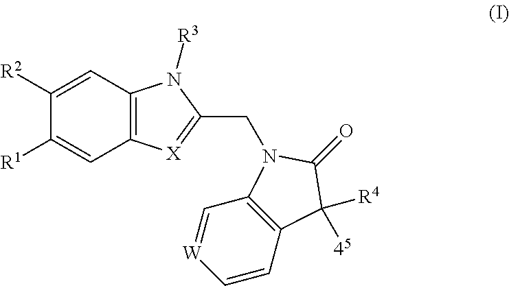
C12=C([X]=C(CN3C4=C(C=C[W]=C4)C([R4])([45])C3=O)N1[R3])C=C([R1])C([R2])=C2
